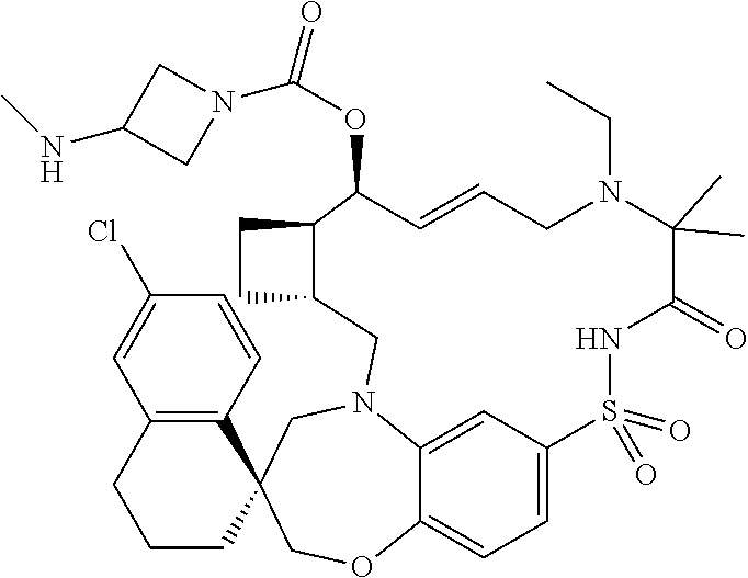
C12=CC3=CC=C1OCC1(CN2CC2CCC2C(OC(N2CC(NC)C2)=O)C=CCN(CC)C(C)(C)C(=O)NS3(=O)=O)C2=C(CCC1)C=C(Cl)C=C2
